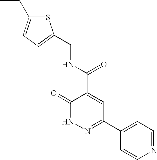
C1(=O)NN=C(C2=CC=NC=C2)C=C1C(NCC1=CC=C(CC)S1)=O
